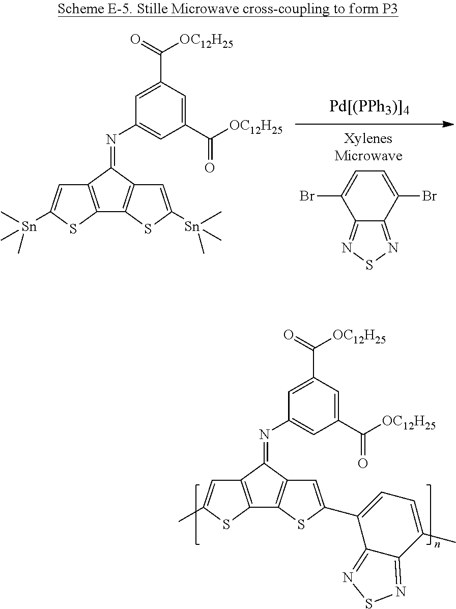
C1=C(C(=O)[OC12H25])C=C(C([OC12H25])=O)C=C1N=C1C2=C(C3=C1C=C(C)S3)SC(C1=CC=C(C)C3=NSN=C31)=C2.C12=NSN=C1C(Br)=CC=C2Br.C1=C(C(=O)[OC12H25])C=C(C([OC12H25])=O)C=C1N=C1C2=C(C3=C1C=C([Sn](C)(C)C)S3)SC([Sn](C)(C)C)=C2
